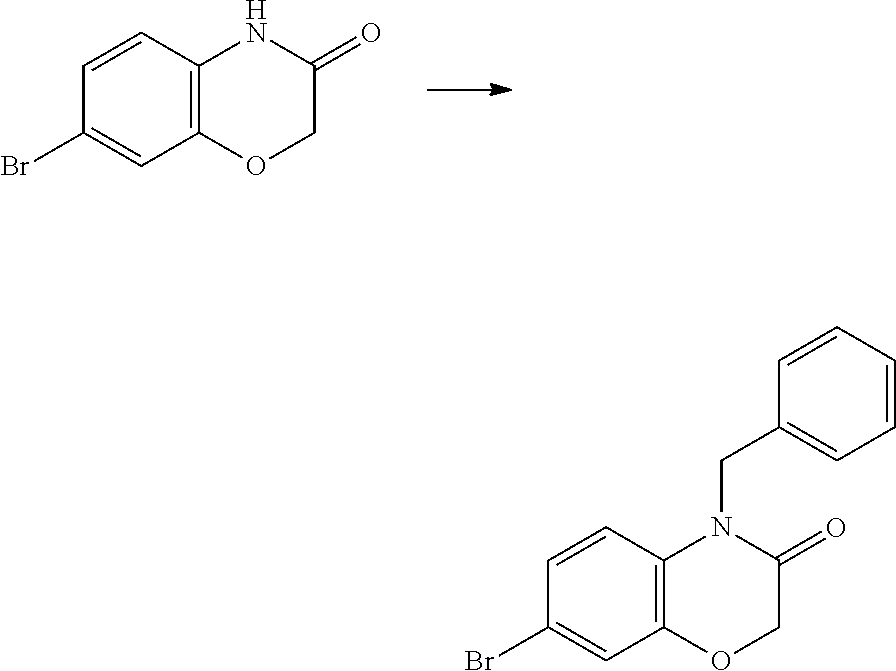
C1=CC2=C(C=C1Br)OCC(=O)N2.C1=CC2=C(C=C1Br)OCC(=O)N2CC1=CC=CC=C1
